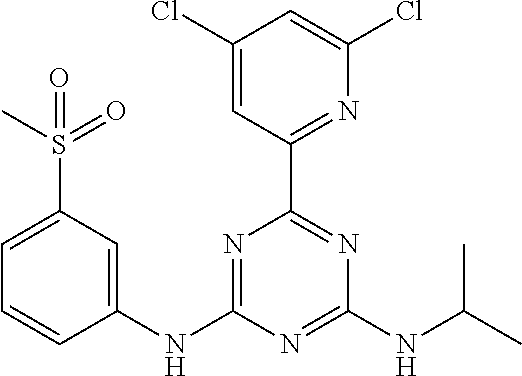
C1(Cl)=CC(C2=NC(NC(C)C)=NC(NC3=CC(S(C)(=O)=O)=CC=C3)=N2)=NC(Cl)=C1
